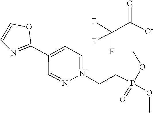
O1C=CN=C1C1=CC=[N+](CCP(OC)(OC)=O)N=C1.FC(F)(F)C(=O)[O-]
